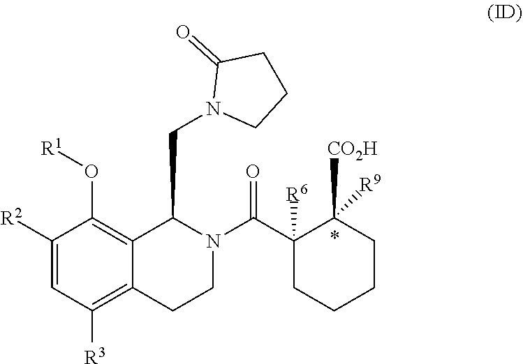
C1([R2])=CC([R3])=C2C(=C1O[R1])C(CN1CCCC1=O)N(C(=O)C1([R6])CCCCC1([R9])[CO2H])CC2
